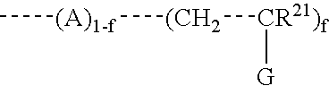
C[(A)1-f][(CH2][CR21)f][G]
